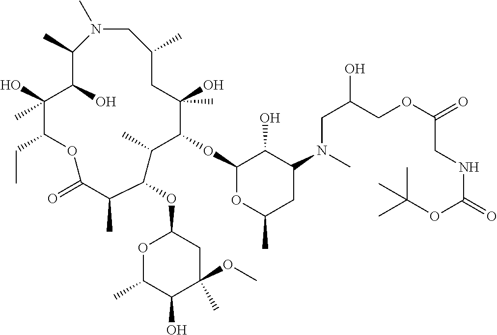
N1(C)CC(C)CC(O)(C)C(OC2OC(C)CC(N(CC(COC(CNC(OC(C)(C)C)=O)=O)O)C)C2O)C(C)C(OC2OC(C)C(O)C(C)(OC)C2)C(C)C(=O)OC(CC)C(O)(C)C(O)C1C
